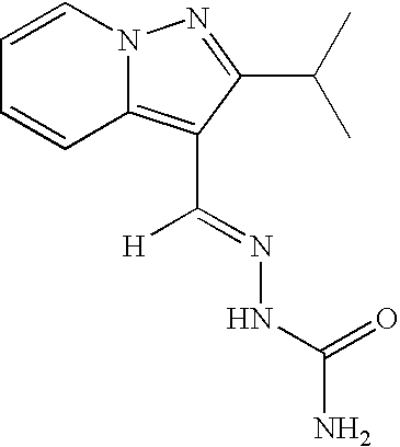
N12C(=C(C(=NNC(N)=O)[H])C(C(C)C)=N1)C=CC=C2
